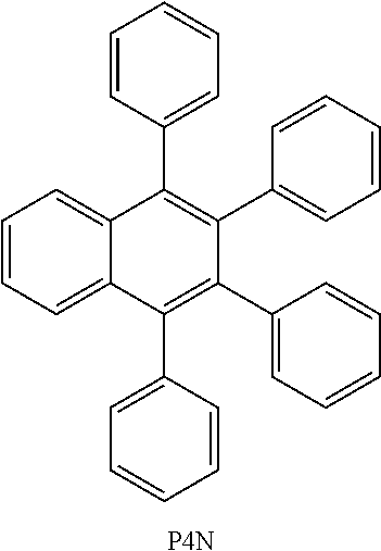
C12=CC=CC=C1C(C1=CC=CC=C1)=C(C1=CC=CC=C1)C(C1=CC=CC=C1)=C2C1=CC=CC=C1.[P4N]
